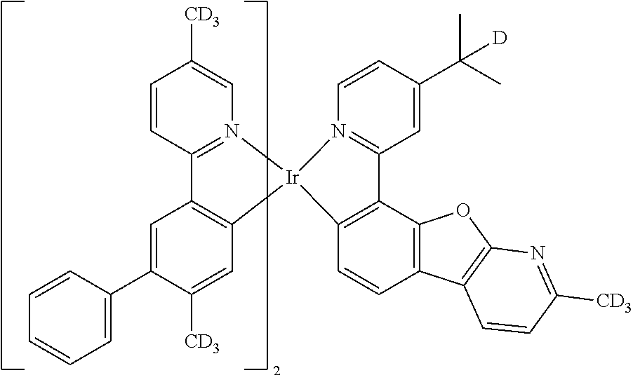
C1=CC2=N(C=C1[CD3])[Ir]1(C3=C2C=C(C2=CC=CC=C2)C([CD3])=C3)C2=C(C3=C(C=C2)C2=C(O3)N=C([CD3])C=C2)C2=N1C=CC(C(C)(C)[D])=C2
